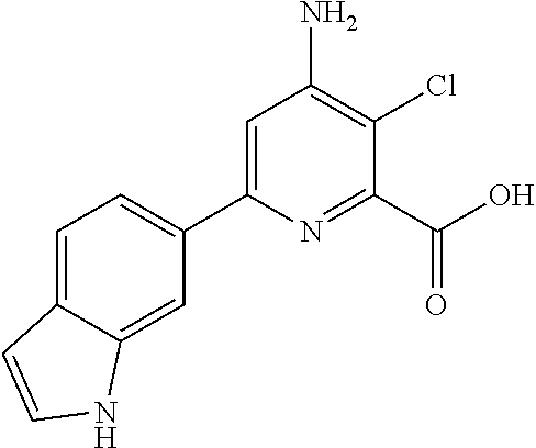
C1=C(C2=CC=C3C(=C2)NC=C3)N=C(C(O)=O)C(Cl)=C1N
